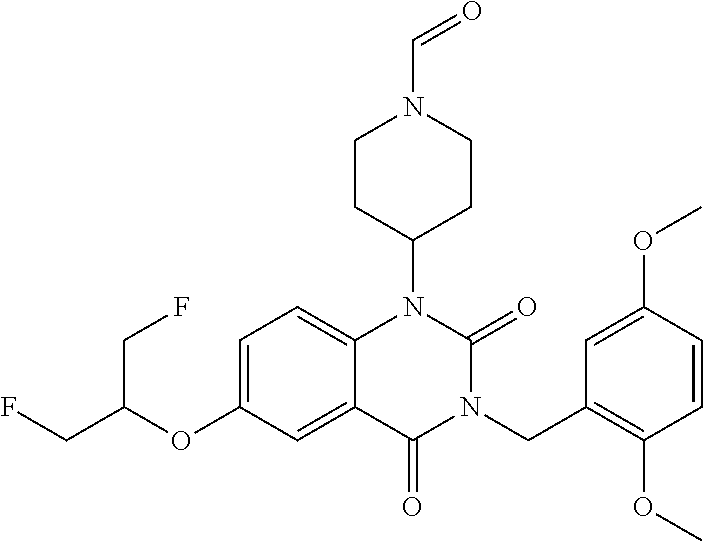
C12=CC=C(OC(CF)CF)C=C1C(=O)N(CC1=C(OC)C=CC(OC)=C1)C(=O)N2C1CCN(C=O)CC1
